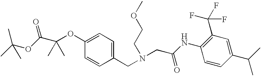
C1=CC(CN(CC(NC2=C(C(F)(F)F)C=C(C(C)C)C=C2)=O)CCOC)=CC=C1OC(C(OC(C)(C)C)=O)(C)C
